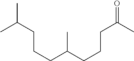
CC(CCCC(CCCC(C)=O)C)C
